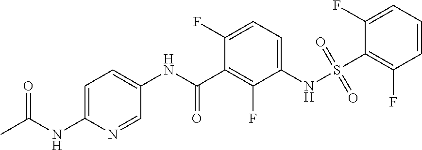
C1=C(NC(C)=O)N=CC(NC(C2=C(F)C(NS(C3=C(F)C=CC=C3F)(=O)=O)=CC=C2F)=O)=C1
